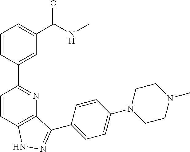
C1=CC(C2=NC3=C(C=C2)NN=C3C2=CC=C(N3CCN(C)CC3)C=C2)=CC(C(NC)=O)=C1
